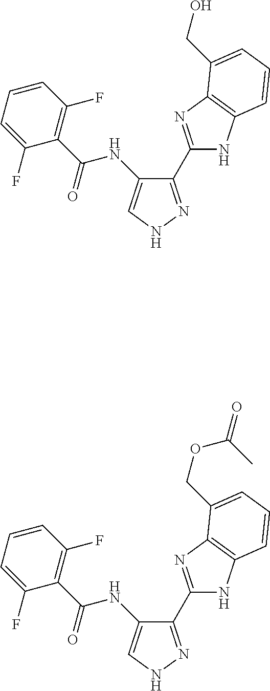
C1(C2=NC3=C(N2)C=CC=C3CO)=NNC=C1NC(C1=C(F)C=CC=C1F)=O.C1(C2=NC3=C(N2)C=CC=C3COC(C)=O)=NNC=C1NC(C1=C(F)C=CC=C1F)=O
